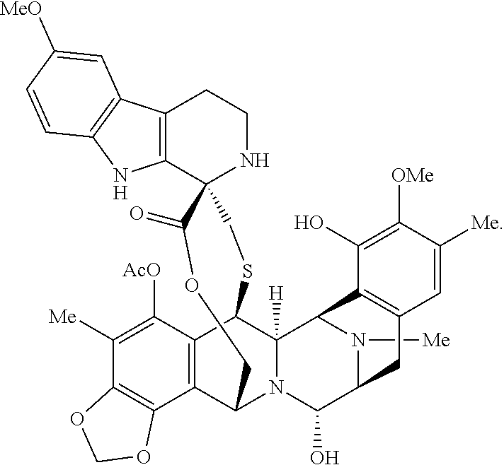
C12=C(C([AcO])=C([Me])C3=C1OCO3)C1C3([H])N(C2COC(=O)C2(CS1)NCCC1=C2NC2=C1C=C([MeO])C=C2)C(O)C1N([Me])C3C2=C(C1)C=C([Me])C([OMe])=C2O
